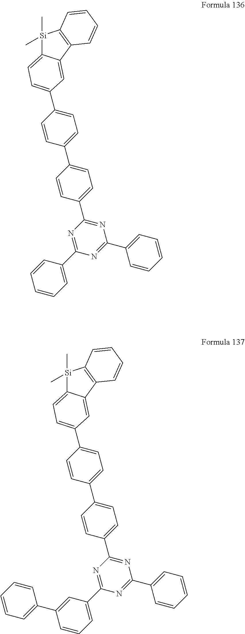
C1=CC(C2=NC(C3=CC=CC=C3)=NC(C3=CC=CC=C3)=N2)=CC=C1C1=CC=C(C2=CC=C3[Si](C)(C)C4=C(C3=C2)C=CC=C4)C=C1.C1=CC(C2=NC(C3=CC=CC=C3)=NC(C3=CC=CC(C4=CC=CC=C4)=C3)=N2)=CC=C1C1=CC=C(C2=CC=C3[Si](C)(C)C4=C(C3=C2)C=CC=C4)C=C1
